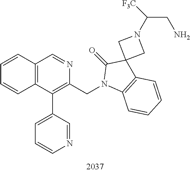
C1=CC2=C(C=C1)C(C1=CC=CN=C1)=C(CN1C3=C(C=CC=C3)C3(C1=O)CN(C([F3C])CN)C3)N=C2
